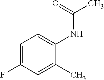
C1(F)=CC=C(NC(C)=O)C(C)=C1
